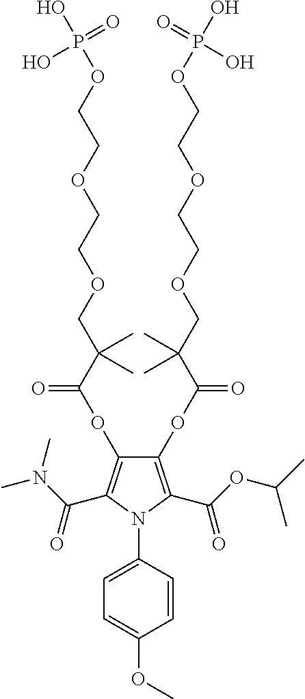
C1(OC(=O)C(COCCOCCOP(O)(=O)O)(C)C)=C(C(OC(C)C)=O)N(C2=CC=C(OC)C=C2)C(C(N(C)C)=O)=C1OC(=O)C(COCCOCCOP(O)(=O)O)(C)C
